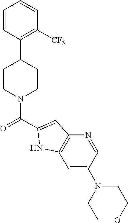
C1=CC(C2CCN(C(=O)C3=CC4=C(C=C(N5CCOCC5)C=N4)N3)CC2)=C([CF3])C=C1
